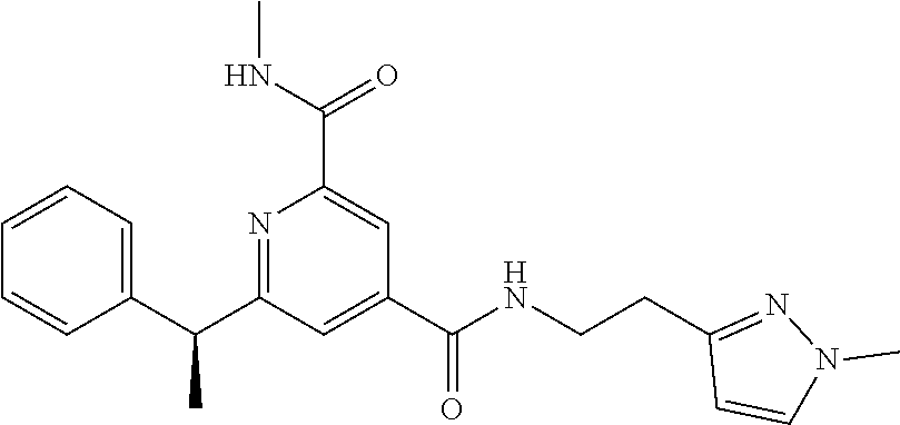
C1=CC=C(C(C2=NC(C(NC)=O)=CC(C(NCCC3=NN(C)C=C3)=O)=C2)C)C=C1
